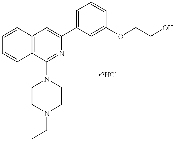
C12=C(C(N3CCN(CC)CC3)=NC(C3=CC=CC(OCCO)=C3)=C1)C=CC=C2
